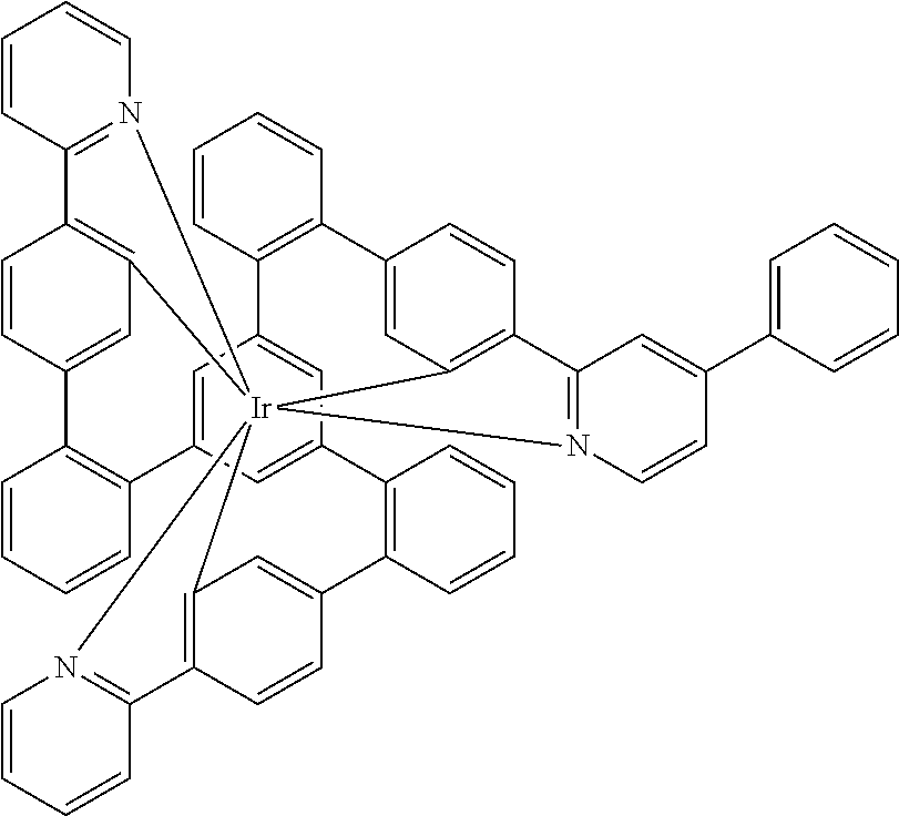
C1=C2C=C3C=C1C1=C(C=CC=C1)C1=CC4=C(C=C1)C1=N([Ir]456(C4=C(C=CC(=C4)C4=C2C=CC=C4)C2=N5C=CC=C2)C2=C(C=CC(=C2)C2=C3C=CC=C2)C2=N6C=CC=C2)C=CC(C2=CC=CC=C2)=C1
